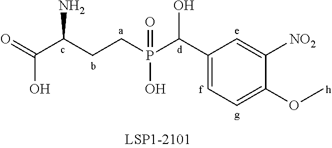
NC(C(=O)O)CCP(C(C1=CC=C(OC)C([NO2])=C1)O)(O)=O
